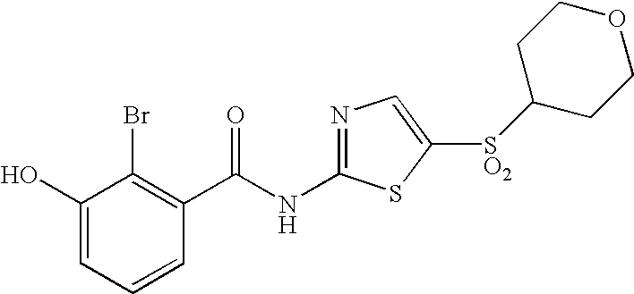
C1(O)=CC=CC(C(NC2=NC=C([SO2]C3CCOCC3)S2)=O)=C1Br
